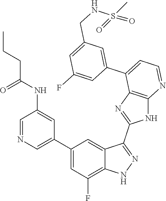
C1=NC=C(C2=CC(F)=C3C(=C2)C(C2=NC4=C(N2)N=CC=C4C2=CC(CNS(=O)(C)=O)=CC(F)=C2)=NN3)C=C1NC(CCC)=O
